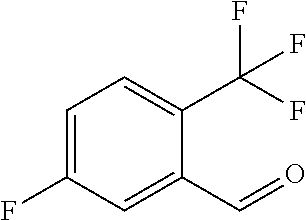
C1(C(F)(F)F)=CC=C(F)C=C1C=O
